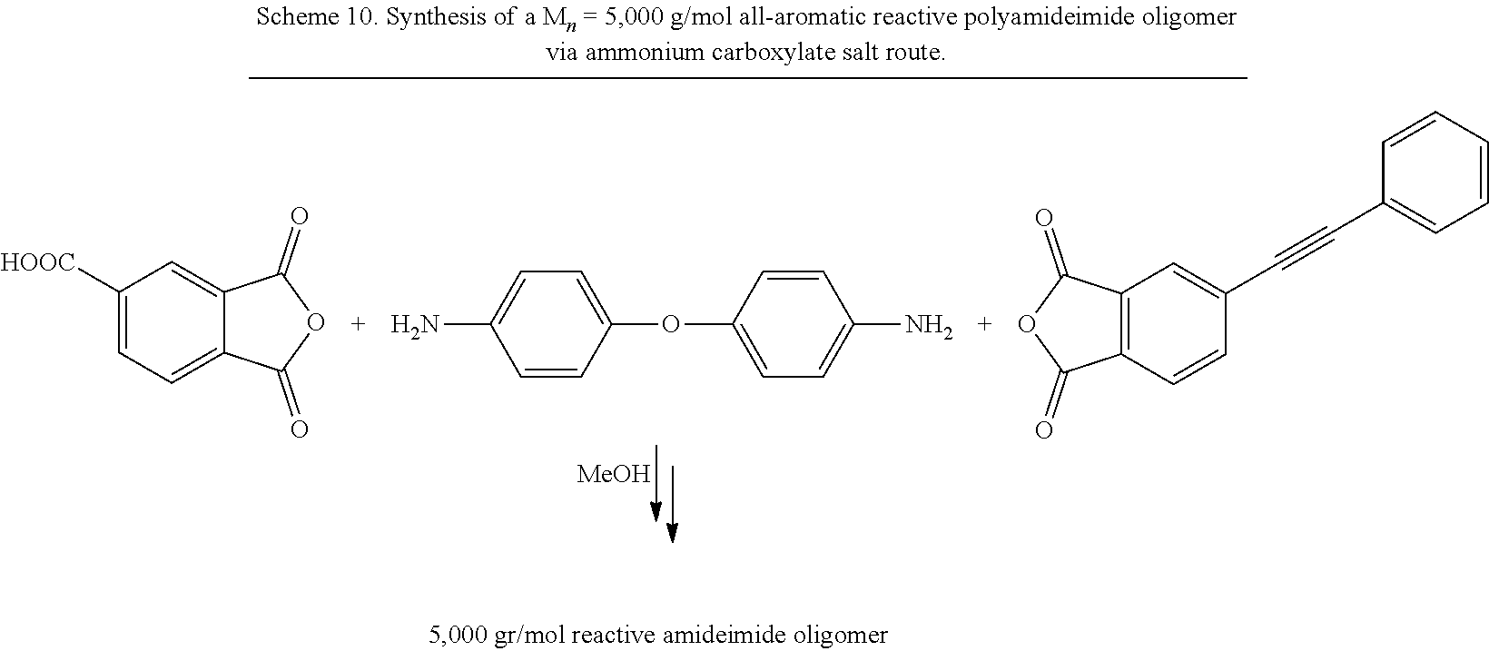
[MeOH].C1([HOOC])=CC=C2C(=C1)C(=O)OC2=O.C1=CC(OC2=CC=C(N)C=C2)=CC=C1N.C1=CC=CC(C#CC2=CC3=C(C=C2)C(=O)OC3=O)=C1
